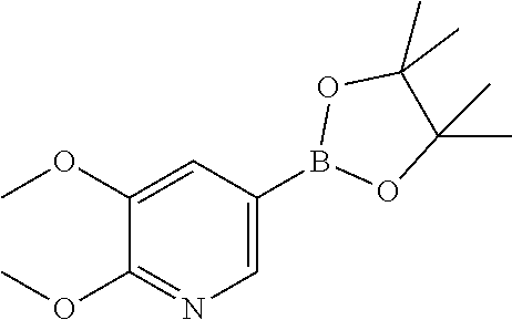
COC1=CC(B2OC(C)(C)C(C)(C)O2)=CN=C1OC
